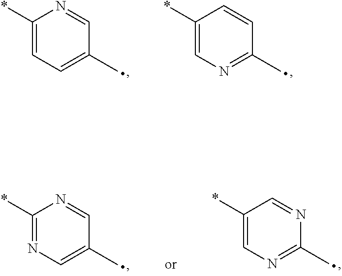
C1(*)=CN=C(C)C=C1.C1(*)=CC=C(C)C=N1.C1(*)=CN=C(C)N=C1.C1(*)=NC=C(C)C=N1
